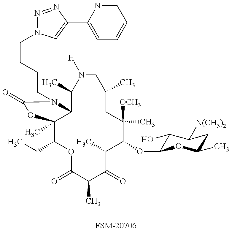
[FSM-20706].C1(CC)C2(C)C(N(CCCCN3N=NC(C4=CC=CC=N4)=C3)C(=O)O2)C(C)N([H])CC(C)CC([OCH3])(C)C(OC2C(O)C([N(CH3)2])CC(C)O2)C(C)C(=O)C(C)C(=O)O1
